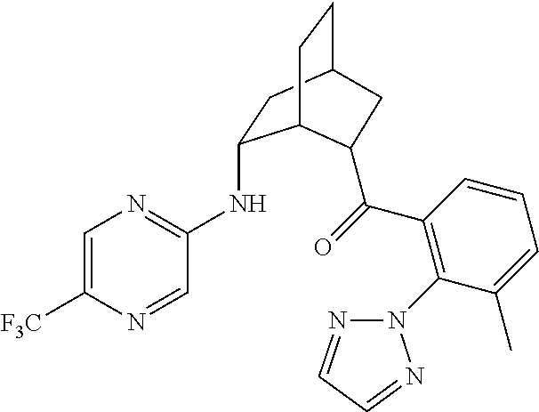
C(=O)(C1=C(N2N=CC=N2)C(C)=CC=C1)C1C2C(NC3=NC=C([F3C])N=C3)CC(CC2)C1
